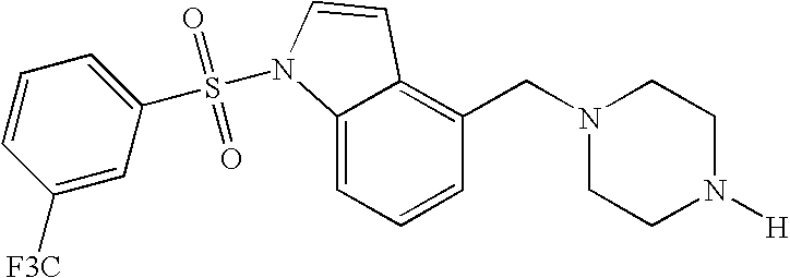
C1=CC=C2C(=C1CN1CCN([H])CC1)C=CN2S(C1=CC=CC([F3C])=C1)(=O)=O
